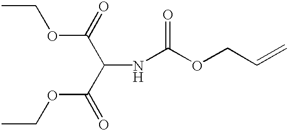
C(NC(OCC=C)=O)(C(OCC)=O)C(=O)OCC
